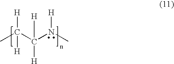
CC(C(N(C)[H])([H])[H])([H])[H]
